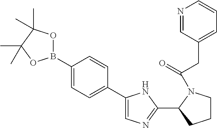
C1(B2OC(C)(C)C(C)(C)O2)=CC=C(C2=CN=C(C3CCCN3C(=O)CC3=CC=CN=C3)N2)C=C1
